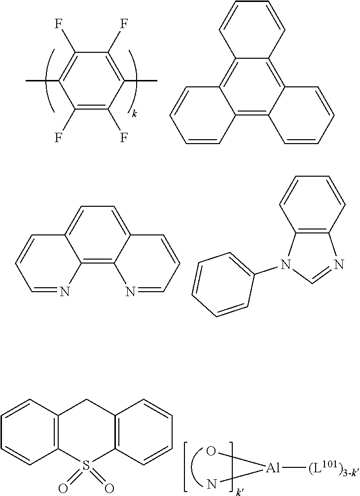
C1(F)=C(F)C(C)=C(F)C(F)=C1C.C12=C3C(=C4C(=C1C=CC=C2)C=CC=C4)C=CC=C3.C12=C3C(=CC=C1C=CC=N2)C=CC=N3.C1=CC2=C(C=C1)N=CN2C1=CC=CC=C1.C1=CC2=C(C=C1)S(=O)(=O)C1=C(C2)C=CC=C1.[Al]([(L101)3-k])(O)N
